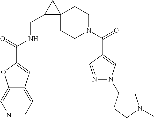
N1=CC=C2C(=C1)OC(C(NCC1C3(C1)CCN(C(C1=CN(C4CN(C)CC4)N=C1)=O)CC3)=O)=C2
